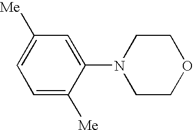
C1COCCN1C1=CC([Me])=CC=C1[Me]
